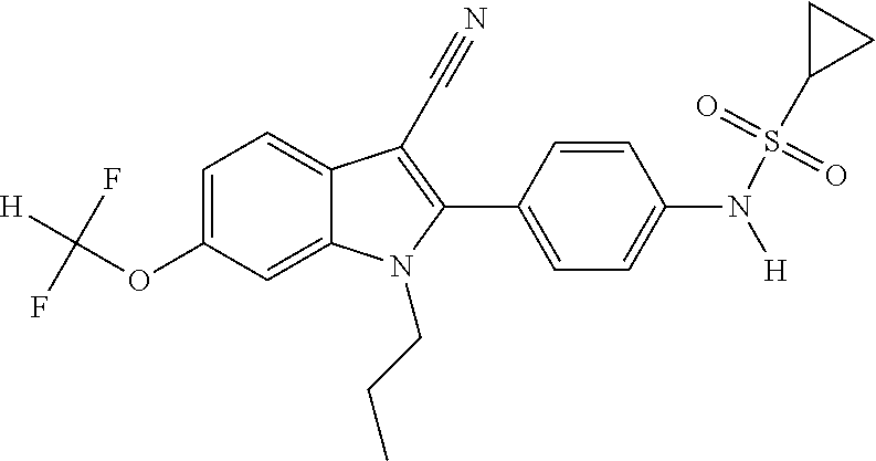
C1=C2C(=CC=C1OC([H])(F)F)C(C#N)=C(C1=CC=C(N([H])S(C3CC3)(=O)=O)C=C1)N2CCC
